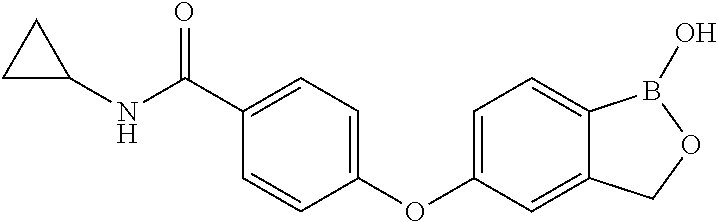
C1=C(C(NC2CC2)=O)C=CC(OC2=CC=C3C(=C2)COB3O)=C1
